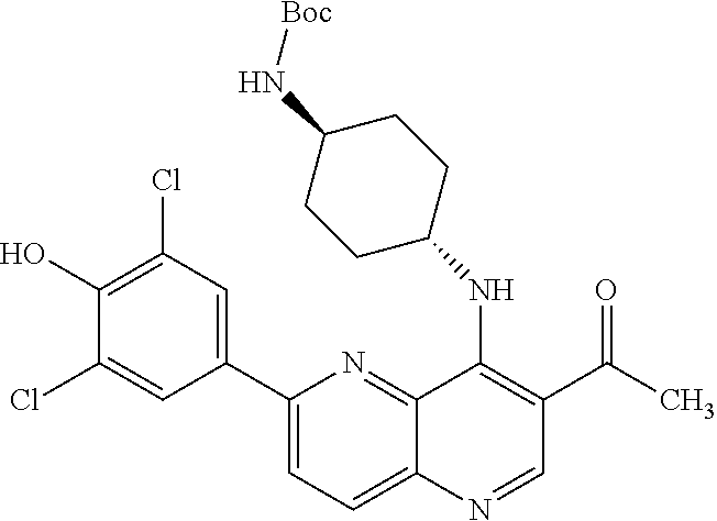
C1(C2=CC(Cl)=C(O)C(Cl)=C2)=CC=C2C(=N1)C(NC1CCC(N[Boc])CC1)=C(C(=O)C)C=N2
